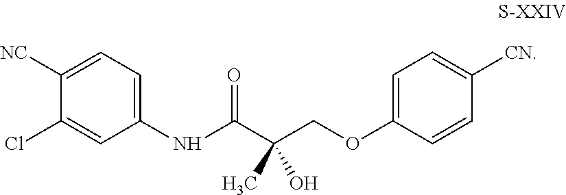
C1(NC(=O)C(COC2=CC=C([CN])C=C2)(C)O)=CC=C([NC])C(Cl)=C1
